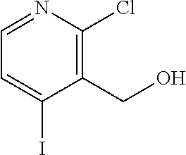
C1=NC(Cl)=C(CO)C(I)=C1
